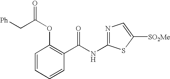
C1=CC=CC(C(NC2=NC=C([SO2Me])S2)=O)=C1OC(=O)C[Ph]
